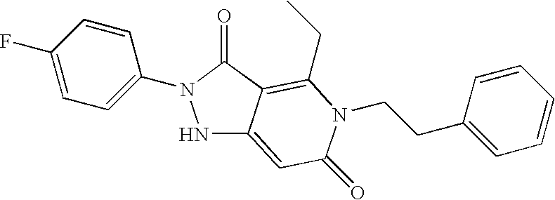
N1C2=CC(=O)N(CCC3=CC=CC=C3)C(CC)=C2C(=O)N1C1=CC=C(F)C=C1
